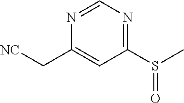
C1(S(C)=O)=NC=NC(C[NC])=C1
